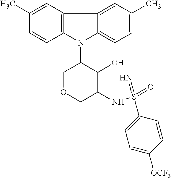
N1(C2COCC(NS(=O)(=N)C3=CC=C([OCF3])C=C3)C2O)C2=C(C3=CC(C)=CC=C13)C=C(C)C=C2
